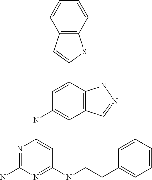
C1(NCCC2=CC=CC=C2)=NC(N)=NC(NC2=CC3=C(C(C4=CC5=C(S4)C=CC=C5)=C2)NN=C3)=C1
